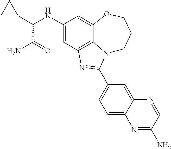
C1(NC(C2CC2)C(N)=O)=CC2=C3C(=C1)OCCCN3C(C1=CC=C3C(=C1)N=CC(N)=N3)=N2
